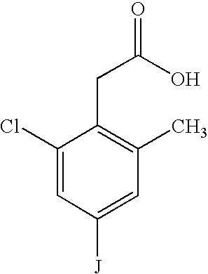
C1(Cl)=CC([J])=CC(C)=C1CC(=O)O
